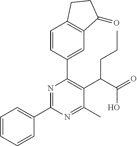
C1=CC=CC(C2=NC(C3=CC4=C(C=C3)CCC4=O)=C(C(C(=O)O)CCC)C(C)=N2)=C1
